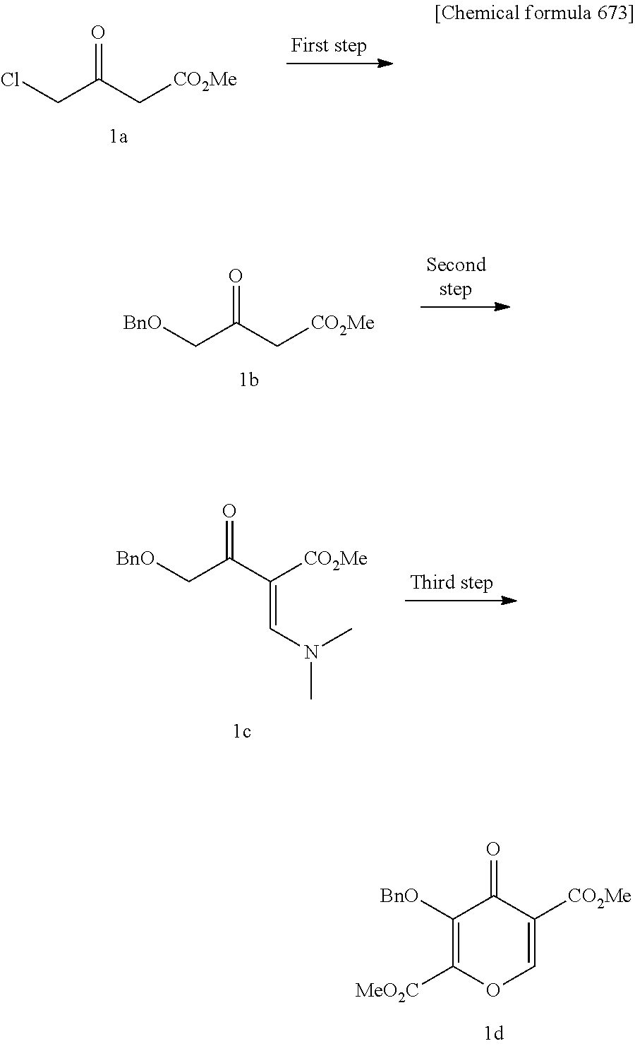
O=C(C[CO2Me])CCl.O=C(C[CO2Me])C[BnO].O=C(C([CO2Me])=CN(C)C)C[BnO].[BnO]C1=C([MeO2C])OC=C([CO2Me])C1=O
